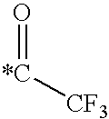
[CF3][*C]=O
